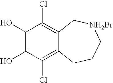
C1(O)=C(O)C(Cl)=C2C(=C1Cl)C[NH2Br]CCC2
